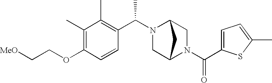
C(OC1=C(C)C(C)=C(C(N2C3CN(C(=O)C4=CC=C(C)S4)C(C2)C3)C)C=C1)C[MeO]
